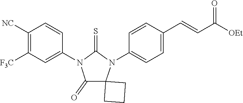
C1([NC])=C([F3C])C=C(N2C(=S)N(C3=CC=C(C=CC([OEt])=O)C=C3)C3(CCC3)C2=O)C=C1
